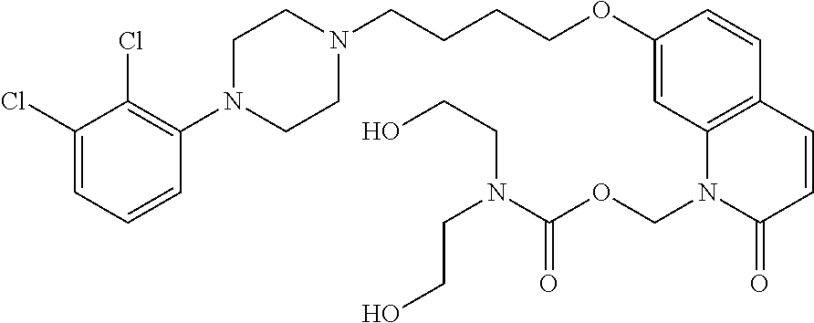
C1(Cl)=CC=CC(N2CCN(CCCCOC3=CC4=C(C=C3)C=CC(=O)N4COC(=O)N(CCO)CCO)CC2)=C1Cl
